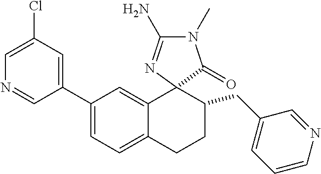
C1(C2=CC=C3C(=C2)C2(C(CC4=CC=CN=C4)CC3)C(=O)N(C)C(N)=N2)=CC(Cl)=CN=C1
